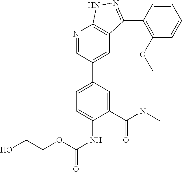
N1=CC(C2=CC=C(NC(=O)OCCO)C(C(N(C)C)=O)=C2)=CC2=C1NN=C2C1=C(OC)C=CC=C1
